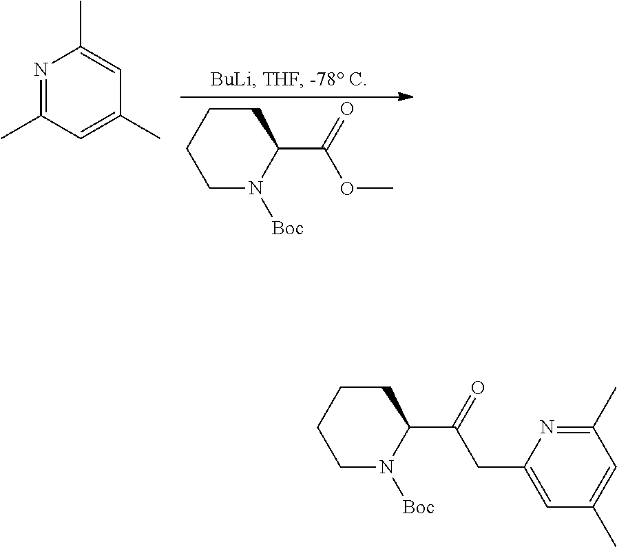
C1CCCN([Boc])C1C(=O)CC1=CC(C)=CC(C)=N1.C1CCCN([Boc])C1C(=O)OC.N1=C(C)C=C(C)C=C1C
